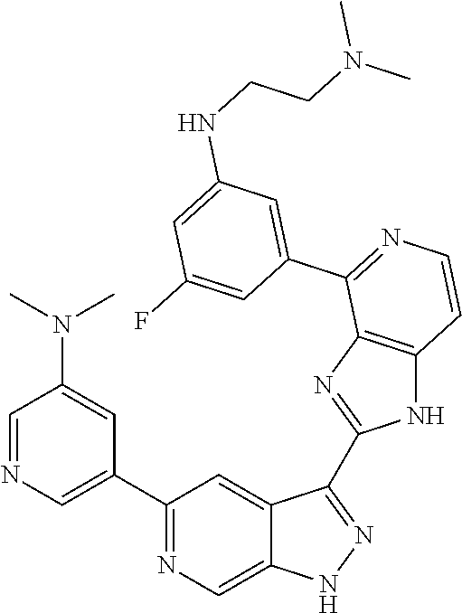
C1=NC=C(C2=NC=C3C(=C2)C(C2=NC4=C(N2)C=CN=C4C2=CC(NCCN(C)C)=CC(F)=C2)=NN3)C=C1N(C)C
